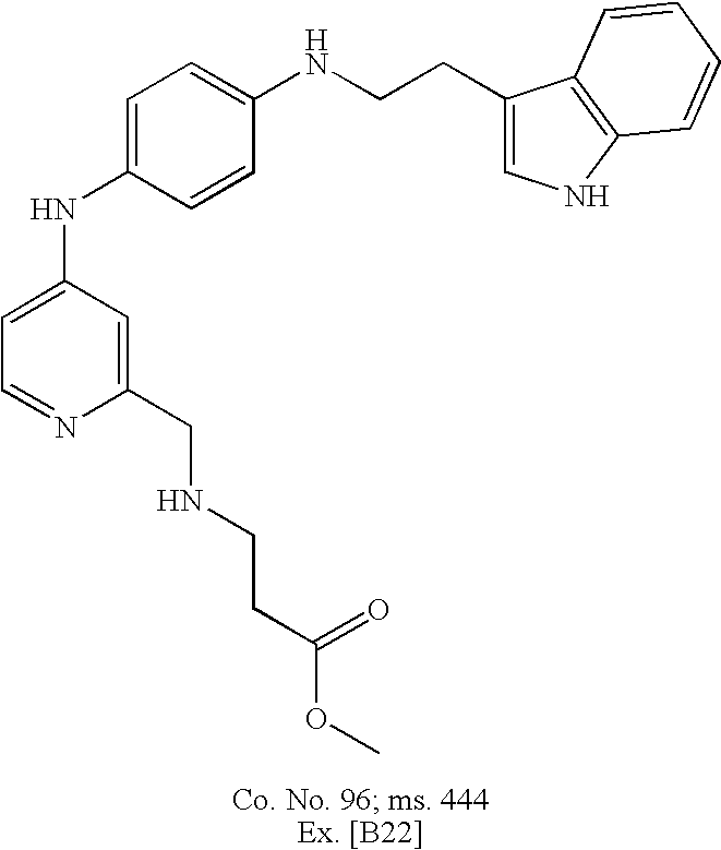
C1=C(NC2=CC=C(NCCC3=CNC4=C3C=CC=C4)C=C2)C=C(CNCCC(OC)=O)N=C1
